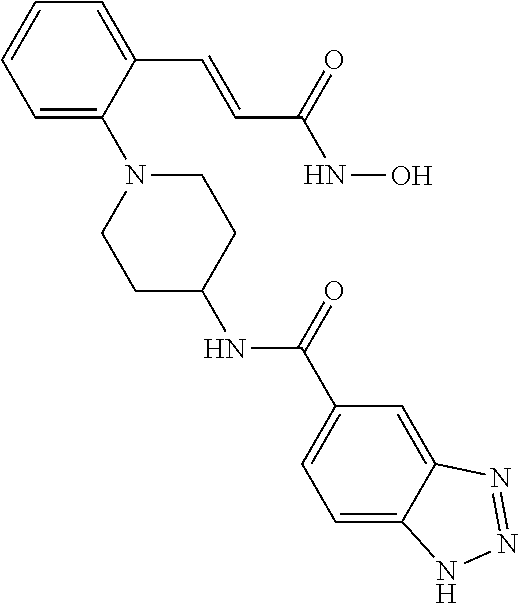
C1=C(C=CC(NO)=O)C(N2CCC(NC(=O)C3=CC=C4C(=C3)N=NN4)CC2)=CC=C1
